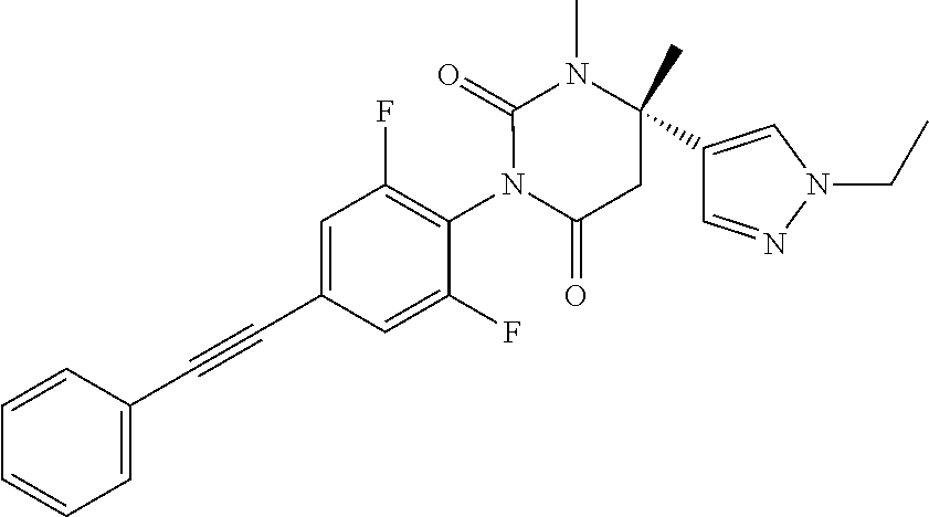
C1=CC(C#CC2=CC(F)=C(N3C(=O)CC(C4=CN(CC)N=C4)(C)N(C)C3=O)C(F)=C2)=CC=C1
